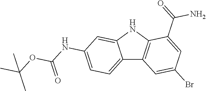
C12=CC=C(NC(OC(C)(C)C)=O)C=C1NC1=C2C=C(Br)C=C1C(N)=O
